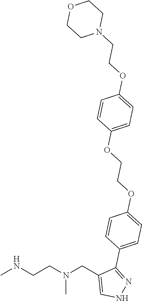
CNCCN(CC1=CNN=C1C1=CC=C(OCCOC2=CC=C(OCCN3CCOCC3)C=C2)C=C1)C
